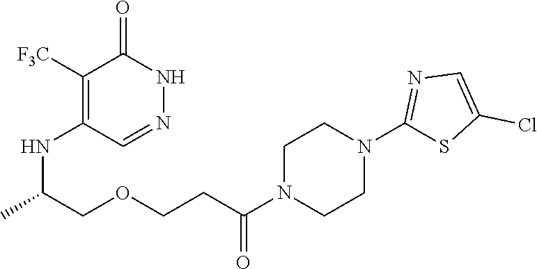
C1([F3C])=C(NC(COCCC(N2CCN(C3=NC=C(Cl)S3)CC2)=O)C)C=NNC1=O
